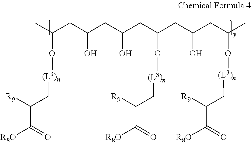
CC(CC(CC(CC(CC(CC(C)O[(L3)n]CC(C(=O)[R8O])[R9])O)O[(L3)n]CC([R9])C(=O)[R8O])O)O)O[(L3)n]CC([R9])C(=O)[R8O]
